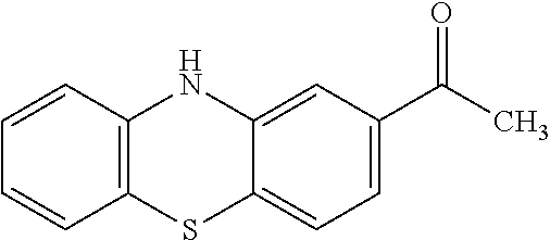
C1=CC2=C(C=C1)SC1=CC=C(C(C)=O)C=C1N2
